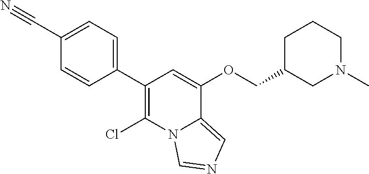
C1(C2=CC=C(C#N)C=C2)=C(Cl)N2C(=CN=C2)C(OCC2CN(C)CCC2)=C1
